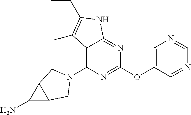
C1(OC2=CN=CN=C2)=NC(N2CC3C(N)C3C2)=C2C(=N1)NC(CC)=C2C
